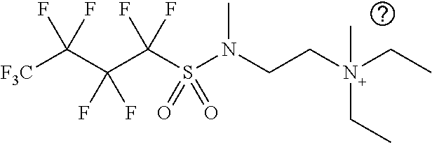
[F3C]C(C(C(S(N(CCN(CC)(CC)C)C)(=O)=O)(F)F)(F)F)(F)F
